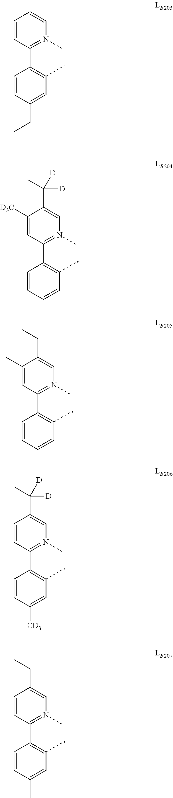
C1(C2=C(C)C=CC=C2)=N(C)C=C(C([D])([D])C)C([D3C])=C1.C1(C2=C(C)C=CC=C2)=N(C)C=C(CC)C(C)=C1.C1(C2=C(C)C=C(CC)C=C2)=N(C)C=CC=C1.C1(C2=C(C)C=C([CD3])C=C2)=N(C)C=C(C([D])([D])C)C=C1.C1(C2=C(C)C=C(C)C=C2)=N(C)C=C(CC)C=C1
